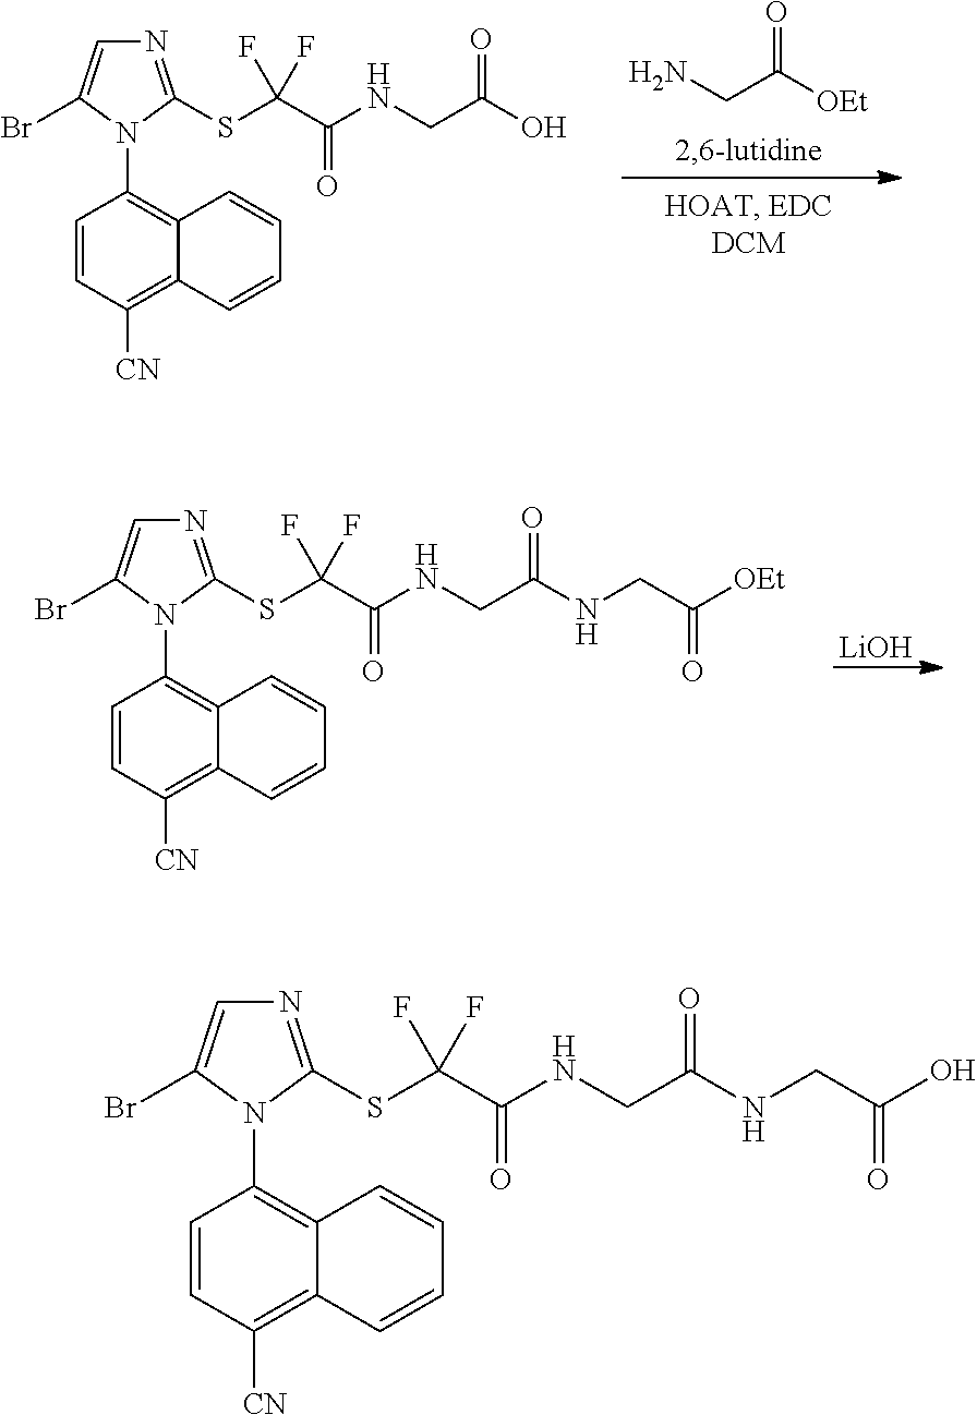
C1=CC([CN])=C2C(=C1N1C(SC(C(NCC(O)=O)=O)(F)F)=NC=C1Br)C=CC=C2.NCC([OEt])=O.C1=CC([CN])=C2C(=C1N1C(SC(C(NCC(NCC([OEt])=O)=O)=O)(F)F)=NC=C1Br)C=CC=C2.[LiOH].C1=CC([CN])=C2C(=C1N1C(SC(C(NCC(NCC(O)=O)=O)=O)(F)F)=NC=C1Br)C=CC=C2
